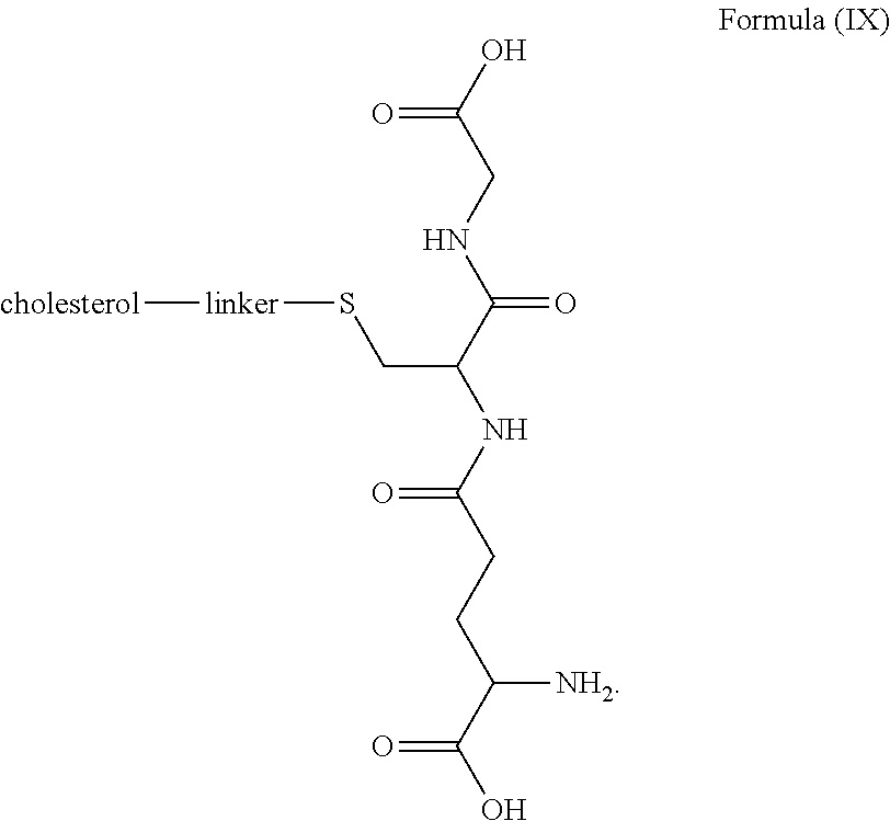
OC(CNC(C(NC(CCC(C(O)=O)[NH2])=O)CS[linker][cholesterol])=O)=O
